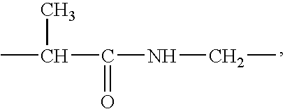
N(CC)C(C(C)C)=O
